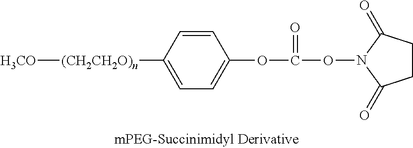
C(ON1C(=O)CCC1=O)(=O)OC1=CC=C([(CH2CH2O)n][H3CO])C=C1
